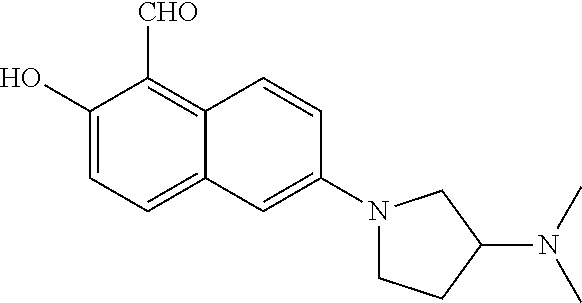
C1(O)=CC=C2C(=C1[CHO])C=CC(N1CCC(N(C)C)C1)=C2
